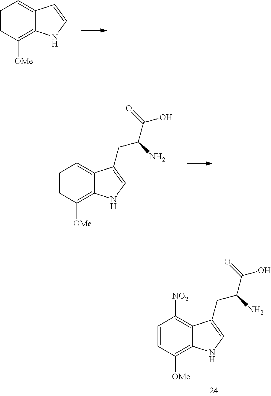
C1=CC([OMe])=C2C(=C1)C=CN2.C1=CC([OMe])=C2C(=C1)C(CC(C(=O)O)N)=CN2.C1=CC([OMe])=C2C(=C1[NO2])C(CC(C(=O)O)N)=CN2
